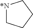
[*N]1CCCC1
